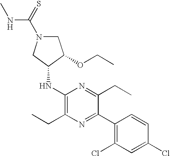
CCC1=C(NC2C(OCC)CN(C(=S)NC)C2)N=C(CC)C(C2=C(Cl)C=C(Cl)C=C2)=N1
